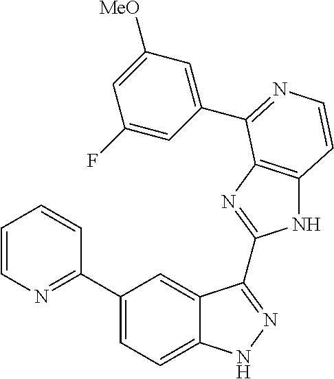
N1=C(C2=CC=C3C(=C2)C(C2=NC4=C(N2)C=CN=C4C2=CC([MeO])=CC(F)=C2)=NN3)C=CC=C1
